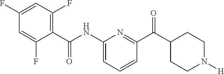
C1(C(NC2=CC=CC(C(C3CCN([H])CC3)=O)=N2)=O)=C(F)C=C(F)C=C1F
